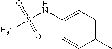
C1(C)=CC=C(NS(C)(=O)=O)C=C1
